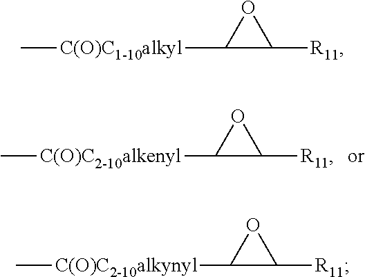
C[C(O)C2-10alkenyl]C1C([R11])O1.C[C(O)C1-10alkyl]C1C([R11])O1.C[C(O)C2-10alkynyl]C1C([R11])O1
